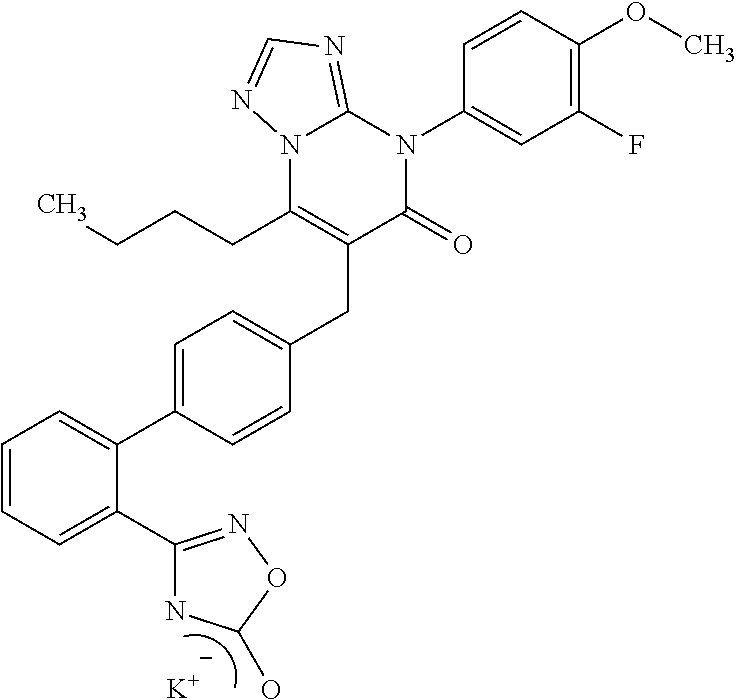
C1=CC=C(C2=NOC(O)N2)C(C2=CC=C(CC3=C(CCCC)N4C(=NC=N4)N(C4=CC(F)=C(OC)C=C4)C3=O)C=C2)=C1.[K]
